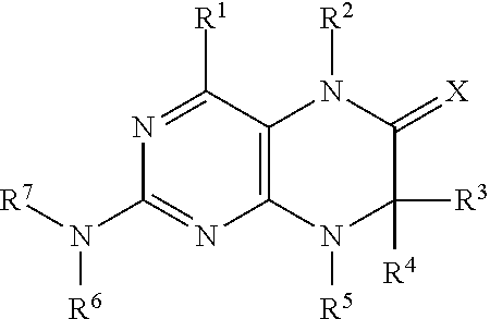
C12=C(C([R1])=NC(N([R6])[R7])=N1)N([R2])C(=[X])C([R4])([R3])N2[R5]
